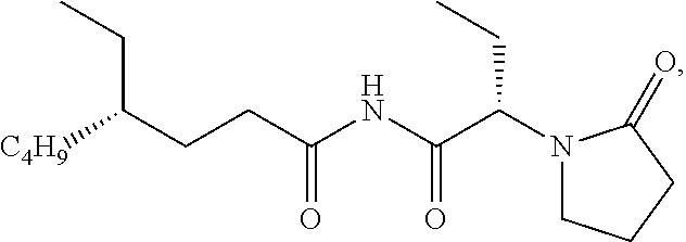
C(C(NC(C(N1CCCC1=O)CC)=O)=O)CC([C4H9])CC
